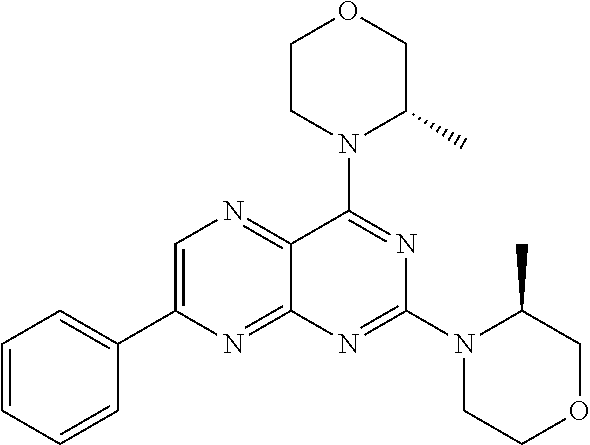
C1=C(C2=CC=CC=C2)N=C2C(=N1)C(N1C(C)COCC1)=NC(N1CCOCC1C)=N2
